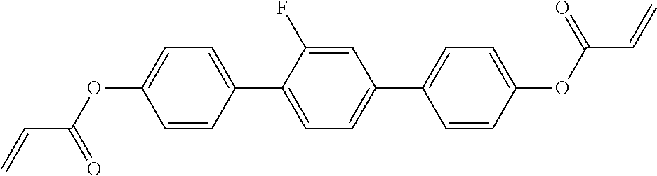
C1=C(OC(C=C)=O)C=CC(C2=CC=C(C3=CC=C(OC(C=C)=O)C=C3)C=C2F)=C1
